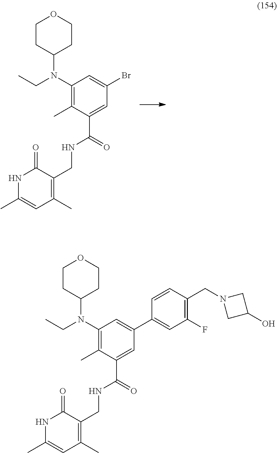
C1CC(N(CC)C2=C(C)C(C(NCC3=C(C)C=C(C)NC3=O)=O)=CC(Br)=C2)CCO1.C1CC(N(CC)C2=C(C)C(C(NCC3=C(C)C=C(C)NC3=O)=O)=CC(C3=CC(F)=C(CN4CC(O)C4)C=C3)=C2)CCO1
